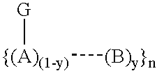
[{(A)(1-y)]([G])[(B)y}n]
